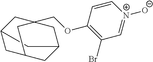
C1(OCC23CC4CC(CC(C4)C2)C3)=C(Br)C=[N+]([O-])C=C1
